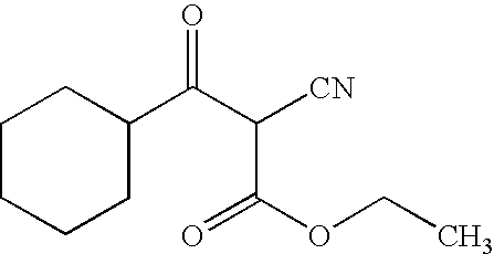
C1CCCC(C(C([CN])C(=O)OCC)=O)C1
